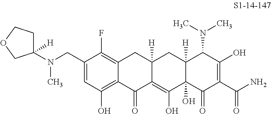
C1(CN(C2([H])CCOC2)C)=CC(O)=C2C(=C1F)CC1([H])C(=C(O)C3(O)C([H])(C1)C(N(C)C)C(O)=C(C(=O)N)C3=O)C2=O
